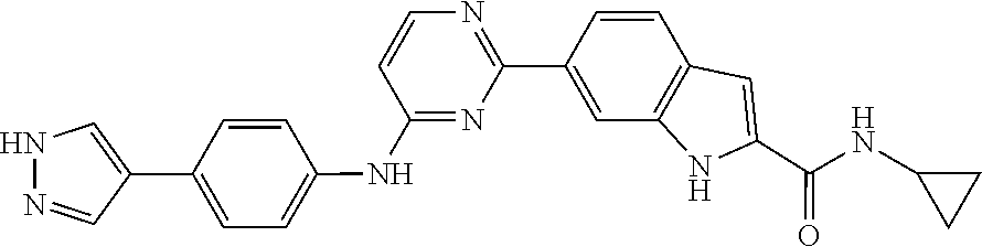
C1=CC(NC2=NC(C3=CC4=C(C=C3)C=C(C(NC3CC3)=O)N4)=NC=C2)=CC=C1C1=CNN=C1
